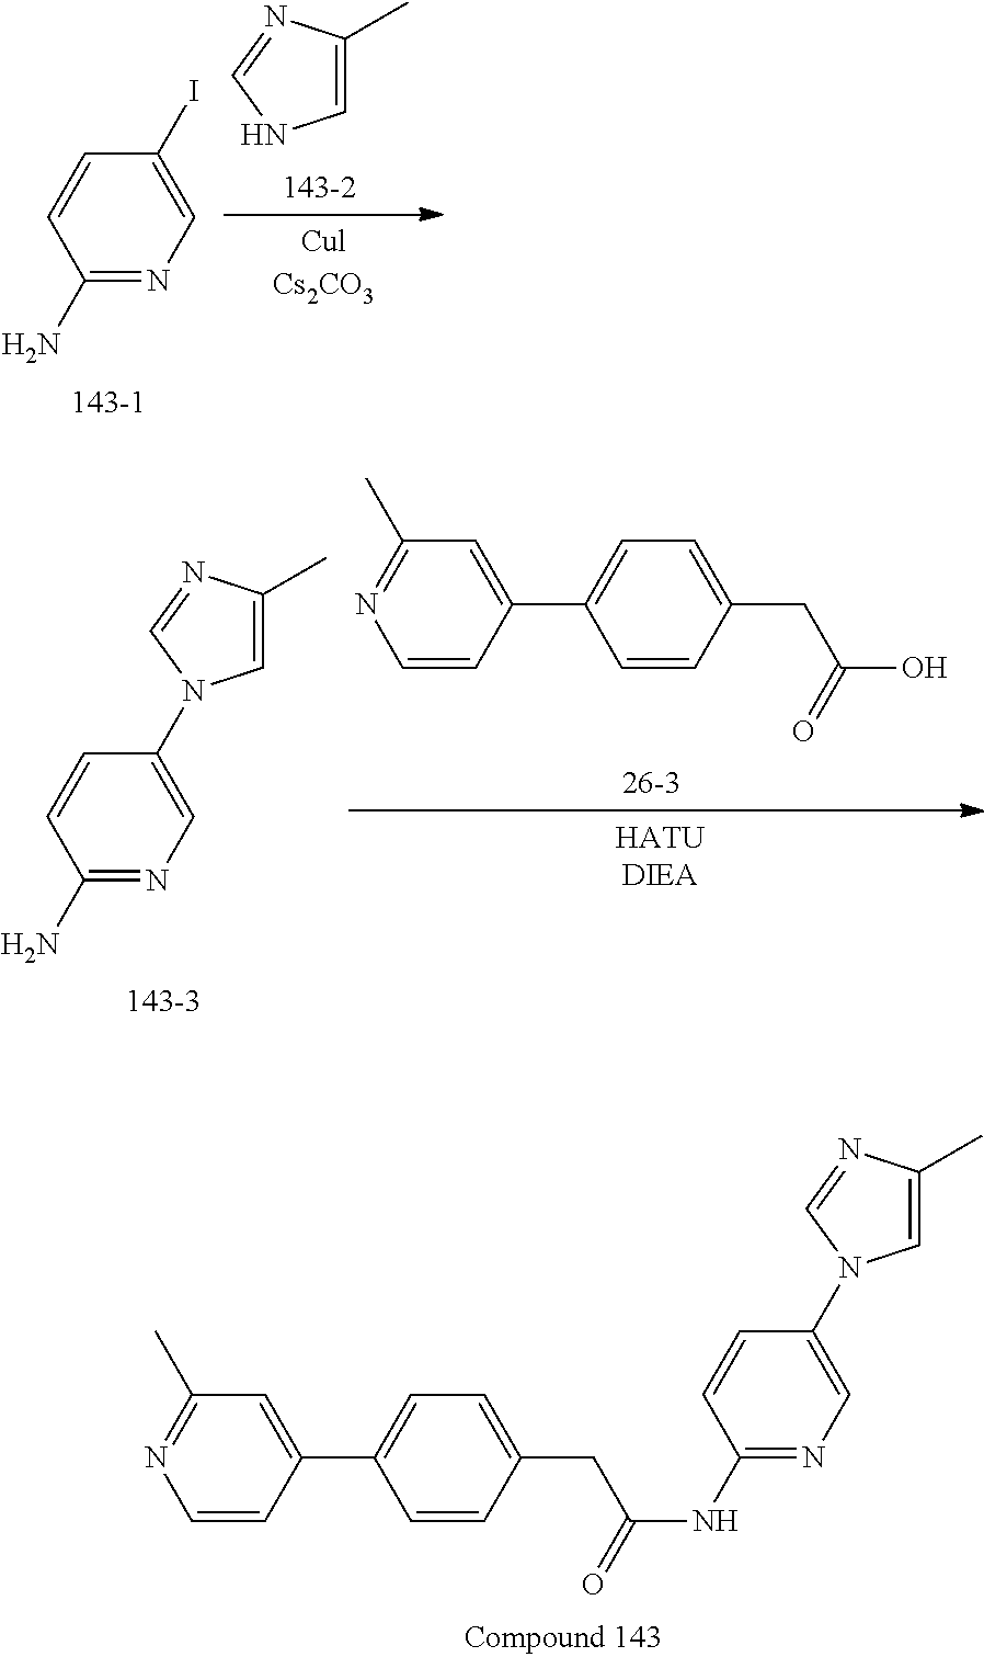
C1=C(C)N=CN1.C1=CC(N)=NC=C1I.C1(C)=NC=CC(C2=CC=C(CC(O)=O)C=C2)=C1.C1=CC(N)=NC=C1N1C=C(C)N=C1.C1(C)=NC=CC(C2=CC=C(CC(NC3=NC=C(N4C=C(C)N=C4)C=C3)=O)C=C2)=C1
